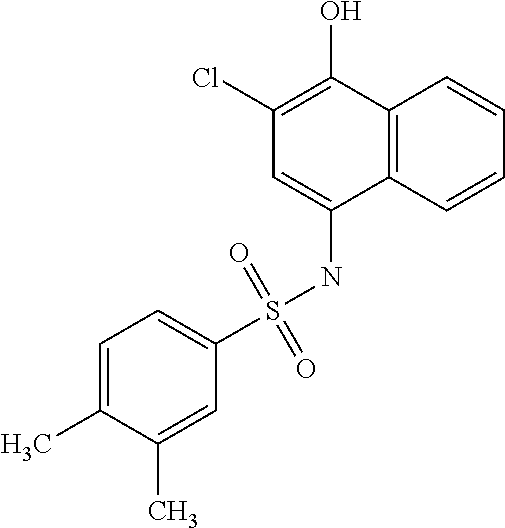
C1=C(S(NC2=CC(Cl)=C(O)C3=C2C=CC=C3)(=O)=O)C=C(C)C(C)=C1
